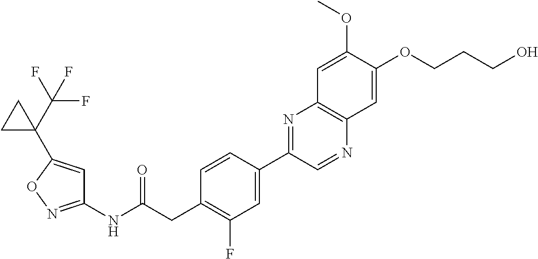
C1(NC(CC2=C(F)C=C(C3=NC4=C(N=C3)C=C(OCCCO)C(OC)=C4)C=C2)=O)=NOC(C2(C(F)(F)F)CC2)=C1
